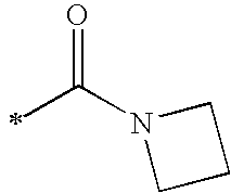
C(N1CCC1)(=O)C
